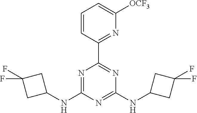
C1(C2=NC(NC3CC(F)(F)C3)=NC(NC3CC(F)(F)C3)=N2)=NC([OCF3])=CC=C1
